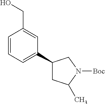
C1=CC=C(C2CC(C)N([Boc])C2)C=C1CO
